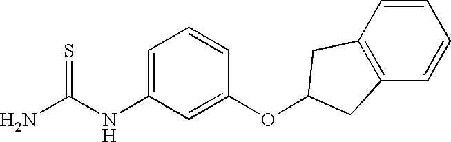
NC(NC1=CC=CC(OC2CC3=C(C=CC=C3)C2)=C1)=S
